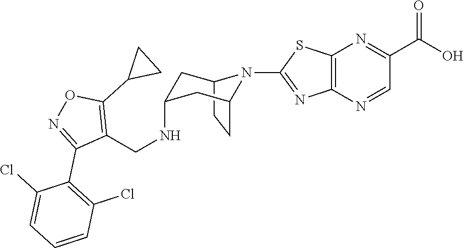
C12CCC(CC(NCC3=C(C4CC4)ON=C3C3=C(Cl)C=CC=C3Cl)C1)N2C1=NC2=C(N=C(C(O)=O)C=N2)S1
